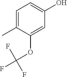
C1=C(C)C(OC(F)(F)F)=CC(O)=C1
